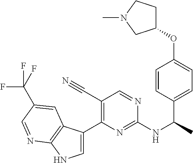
C1=C(C2=C(C#N)C=NC(NC(C)C3=CC=C(OC4CCN(C)C4)C=C3)=N2)C2=C(N1)N=CC(C(F)(F)F)=C2
